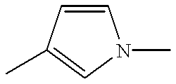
C1=CC(C)=CN1C
